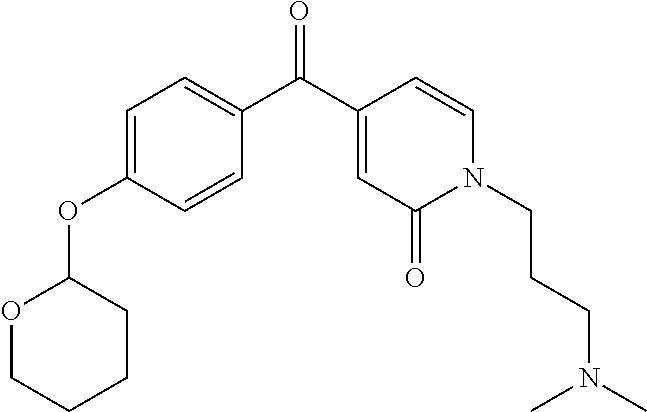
C1=C(OC2OCCCC2)C=CC(C(C2=CC(=O)N(CCCN(C)C)C=C2)=O)=C1
